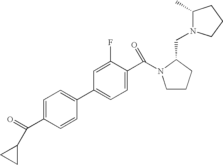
C1=C(C(=O)C2CC2)C=CC(C2=CC=C(C(=O)N3CCCC3CN3C(C)CCC3)C(F)=C2)=C1
